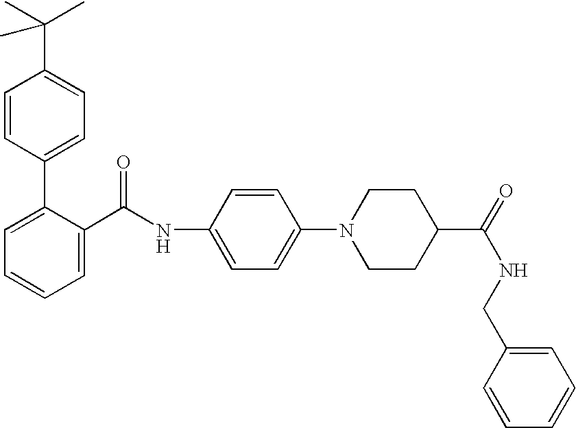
C1=CC(C2=CC=CC=C2C(NC2=CC=C(N3CCC(C(=O)NCC4=CC=CC=C4)CC3)C=C2)=O)=CC=C1C(C)(C)C
